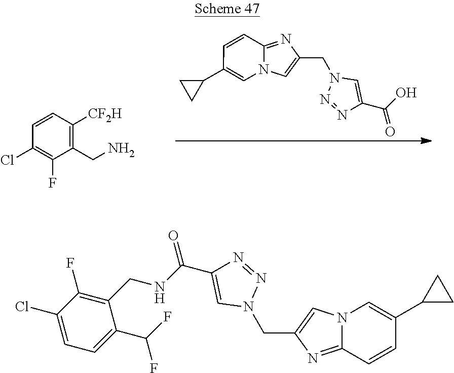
N1=NC(C(O)=O)=CN1CC1=CN2C=C(C3CC3)C=CC2=N1.C1(CN)=C([CF2H])C=CC(Cl)=C1F.N12C(=NC(CN3N=NC(C(NCC4=C(F)C(Cl)=CC=C4C(F)F)=O)=C3)=C1)C=CC(C1CC1)=C2
